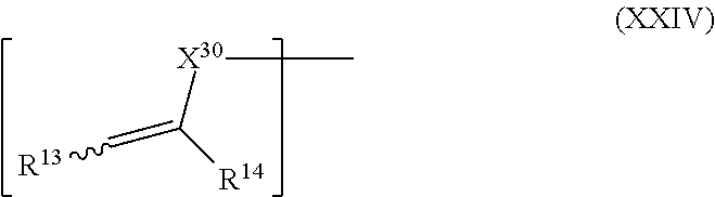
[X30](C(=C[R13])[R14])C
